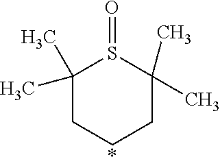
C1(C)(C)CCCC(C)(C)S1=O
